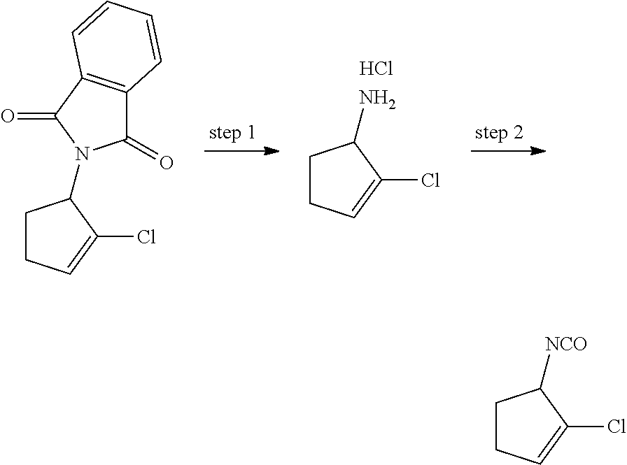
C1CC=C(Cl)C1N.Cl.C1CC=C(Cl)C1N1C(=O)C2=C(C1=O)C=CC=C2.C1CC=C(Cl)C1[NCO]
